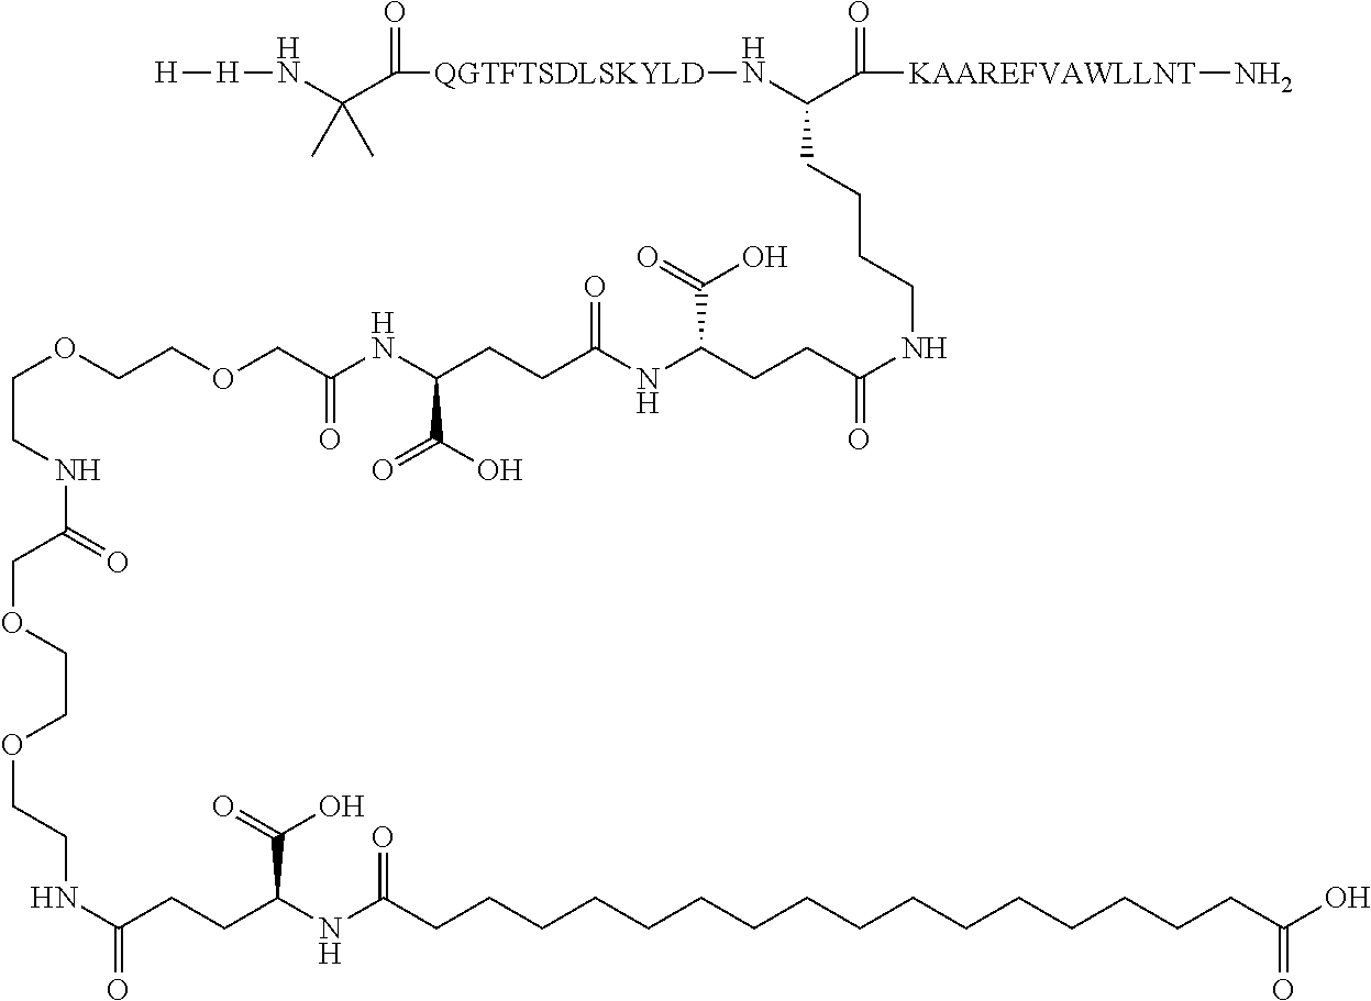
C(CNC(=O)COCCOCCNC(CCC(NC(CCCCCCCCCCCCCCCCC(O)=O)=O)C(=O)O)=O)OCCOCC(NC(CCC(NC(CCC(NCCCCC(C(=O)[KAAREFVAWLLNT]N)N[QGTFTSDLSKYLD]C(=O)C(N[H][H])(C)C)=O)C(=O)O)=O)C(O)=O)=O
